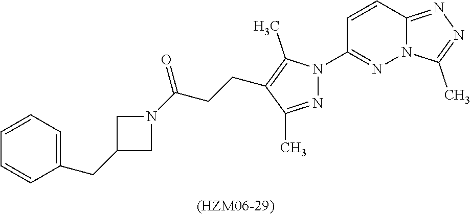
C12=NN=C(C)N1N=C(N1N=C(C)C(CCC(N3CC(CC4=CC=CC=C4)C3)=O)=C1C)C=C2
